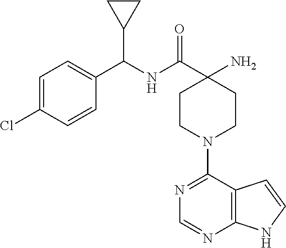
C1=C(Cl)C=CC(C(NC(C2(N)CCN(C3=NC=NC4=C3C=CN4)CC2)=O)C2CC2)=C1
